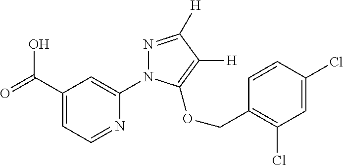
OC(C1=CC=NC(N2N=C([H])C([H])=C2OCC2=C(Cl)C=C(Cl)C=C2)=C1)=O
